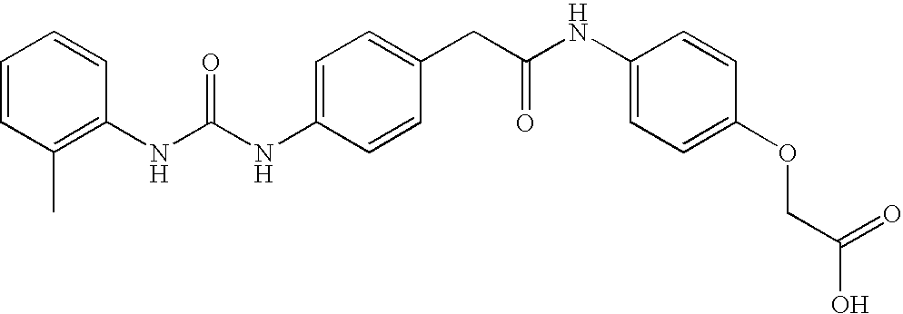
C1=C(NC(NC2=C(C)C=CC=C2)=O)C=CC(CC(NC2=CC=C(OCC(O)=O)C=C2)=O)=C1
